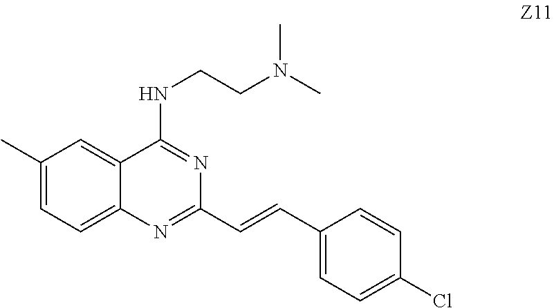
C(C1=CC=C(Cl)C=C1)=CC1=NC2=CC=C(C)C=C2C(NCCN(C)C)=N1
